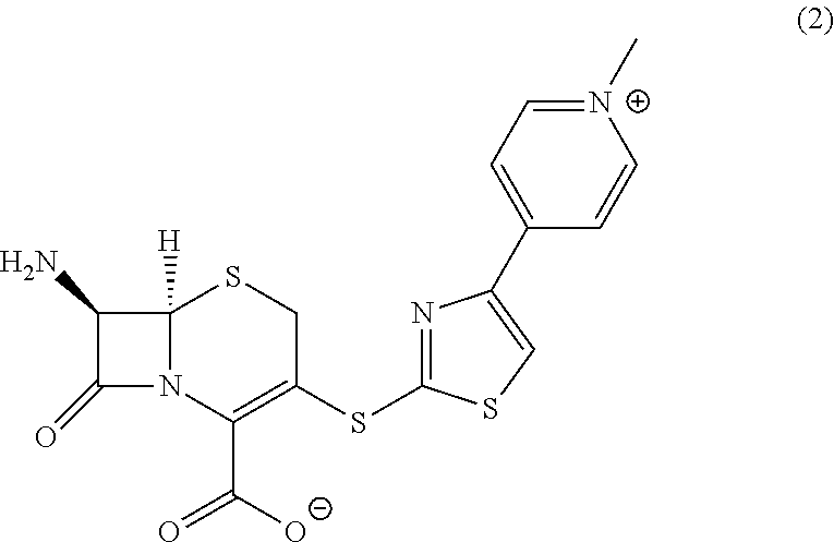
C12([H])N(C(C([O-])=O)=C(SC3=NC(C4=CC=[N+](C)C=C4)=CS3)CS1)C(=O)C2N
